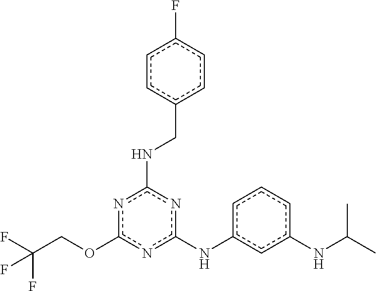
O(c1nc(NCc2ccc(F)cc2)nc(Nc2cccc(NC(C)C)c2)n1)CC(F)(F)F
